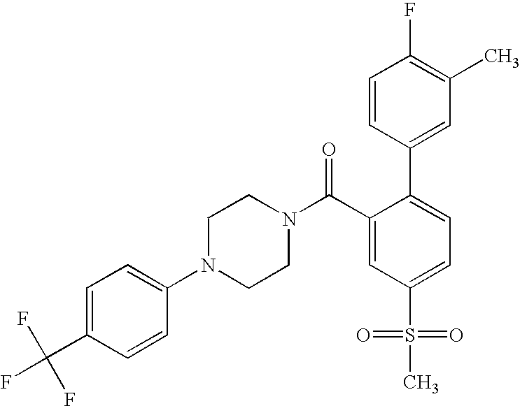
FC(C1=CC=C(N2CCN(C(C3=CC(S(=O)(=O)C)=CC=C3C3=CC(C)=C(F)C=C3)=O)CC2)C=C1)(F)F
